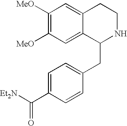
C1([MeO])=C([MeO])C=C2C(=C1)CCNC2CC1=CC=C(C([Et2N])=O)C=C1
